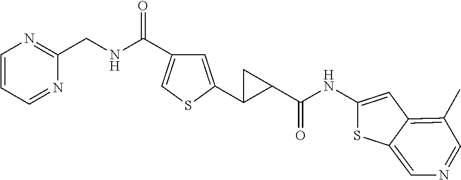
C1=CC=NC(CNC(C2=CSC(C3CC3C(NC3=CC4=C(C)C=NC=C4S3)=O)=C2)=O)=N1
